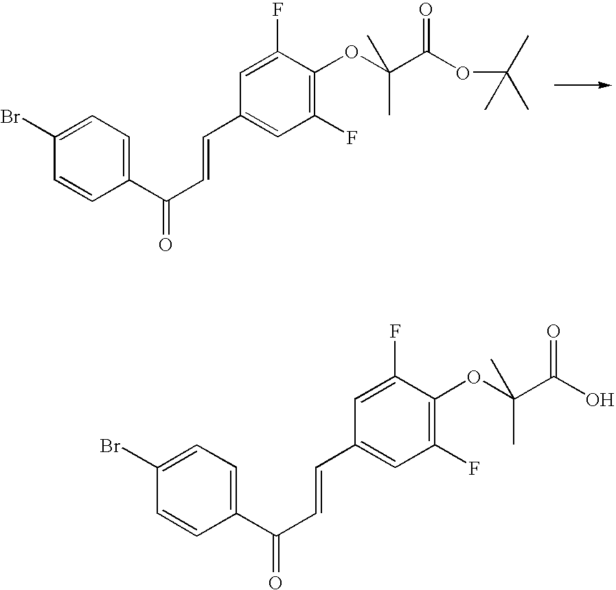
C1(Br)=CC=C(C(C=CC2=CC(F)=C(OC(C(OC(C)(C)C)=O)(C)C)C(F)=C2)=O)C=C1.C1(Br)=CC=C(C(C=CC2=CC(F)=C(OC(C(O)=O)(C)C)C(F)=C2)=O)C=C1
